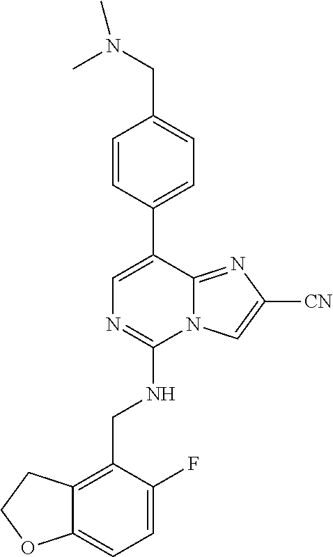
C(C1=CC=C(C2=CN=C(NCC3=C4C(=CC=C3F)OCC4)N3C2=NC([CN])=C3)C=C1)N(C)C
